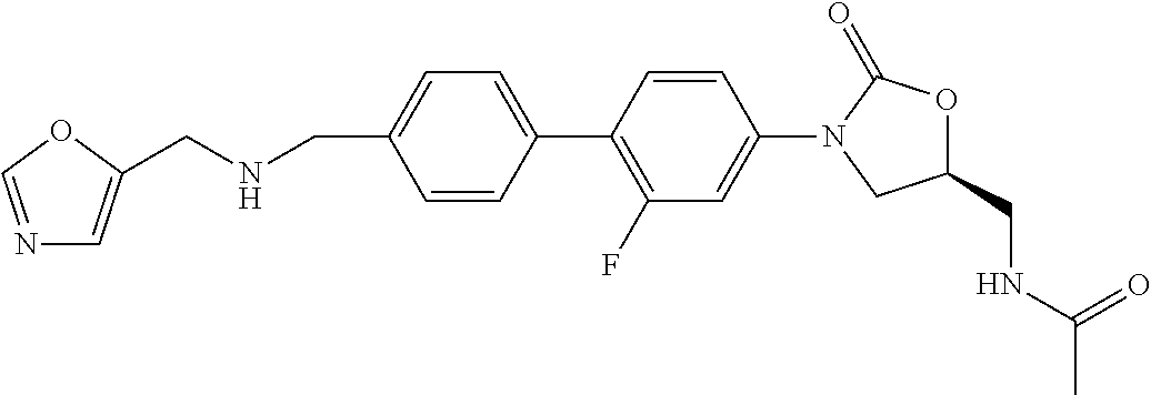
C1=C(C2=C(F)C=C(N3CC(CNC(C)=O)OC3=O)C=C2)C=CC(CNCC2=CN=CO2)=C1
